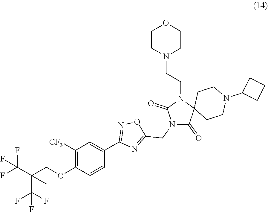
C1(OCC(C)(C(F)(F)F)C(F)(F)F)=C([CF3])C=C(C2=NOC(CN3C(=O)C4(N(CCN5CCOCC5)C3=O)CCN(C3CCC3)CC4)=N2)C=C1
